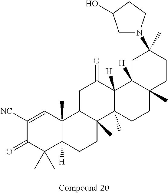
C1([NC])=CC2(C)C([H])(C(C)(C)C1=O)CCC1(C)C2=CC(=O)C2([H])C1(C)CCC1(C)C2([H])CC(C)(N2CC(O)CC2)CC1
